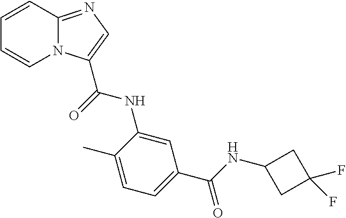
C1=CC2=NC=C(C(=O)NC3=CC(C(NC4CC(F)(F)C4)=O)=CC=C3C)N2C=C1
